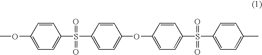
COC1=CC=C(S(C2=CC=C(OC3=CC=C(S(C4=CC=C(C)C=C4)(=O)=O)C=C3)C=C2)(=O)=O)C=C1
